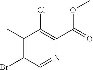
C1(Br)=C(C)C(Cl)=C(C(=O)OC)N=C1
